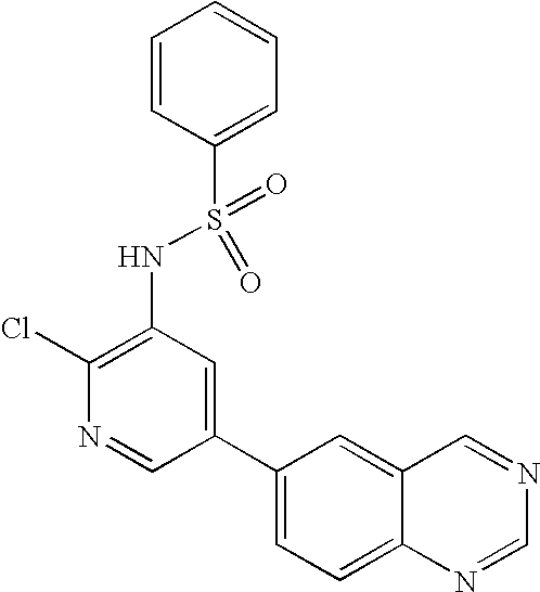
C1(Cl)=C(NS(C2=CC=CC=C2)(=O)=O)C=C(C2=CC=C3C(=C2)C=NC=N3)C=N1
